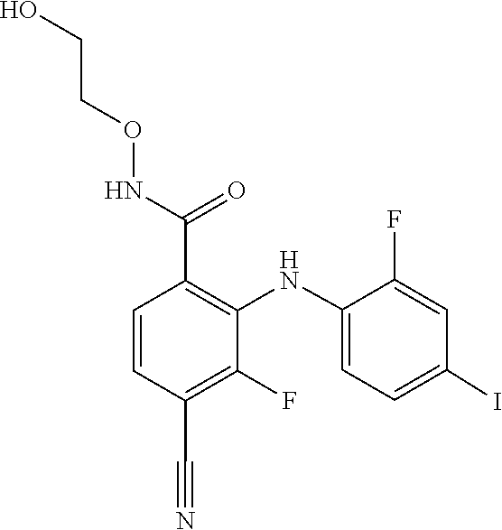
C1=C(NC2=C(C(NOCCO)=O)C=CC(C#N)=C2F)C(F)=CC(I)=C1
